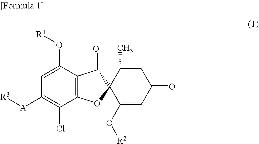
C1(O[R1])=CC([A][R3])=C(Cl)C2=C1C(=O)C1(O2)C(O[R2])=CC(=O)CC1C
